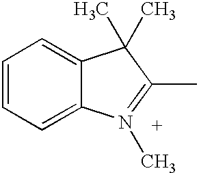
C1=CC=C2C(=C1)C(C)(C)C(C)=N2C
